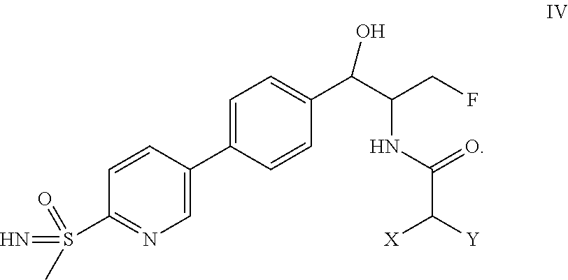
C1(S(=O)(C)=N)=NC=C(C2=CC=C(C(C(CF)NC(C([Y])[X])=O)O)C=C2)C=C1
